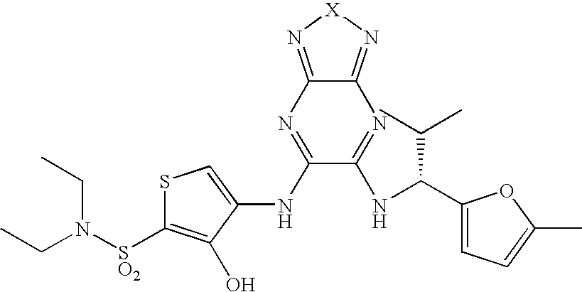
S1C([SO2]N(CC)CC)=C(O)C(NC2=NC3=N[X]N=C3N=C2NC(C2=CC=C(C)O2)C(C)C)=C1
